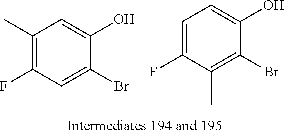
C1(C)=C(F)C=C(Br)C(O)=C1.C1=C(F)C(C)=C(Br)C(O)=C1
